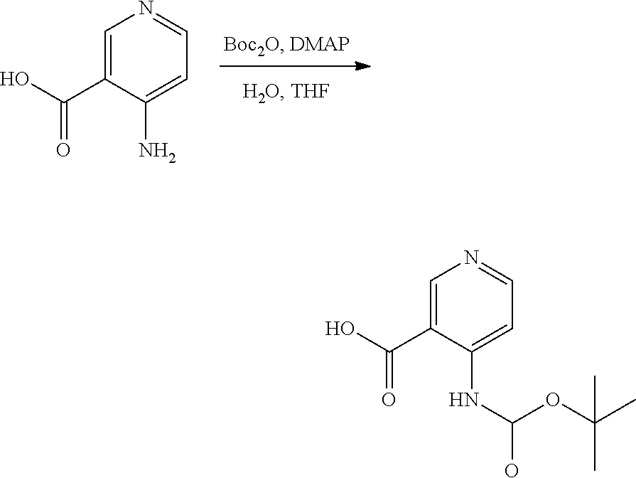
C1=C(C(O)=O)C(N)=CC=N1.C(O)(OC(C)(C)C)NC1=CC=NC=C1C(O)=O
